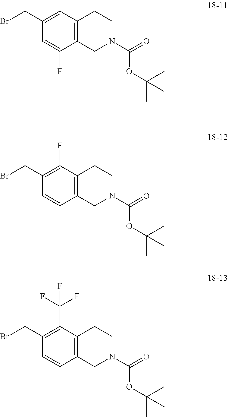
C1=C(F)C2=C(C=C1CBr)CCN(C(=O)OC(C)(C)C)C2.C1=CC2=C(C(F)=C1CBr)CCN(C(=O)OC(C)(C)C)C2.C1=CC2=C(C(C(F)(F)F)=C1CBr)CCN(C(=O)OC(C)(C)C)C2
